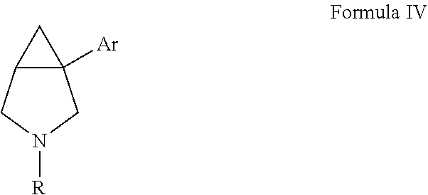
C12([Ar])C(CN([R])C1)C2
